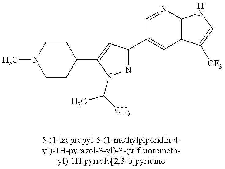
N1=C(C2=CC3=C(N=C2)NC=C3[CF3])C=C(C2CCN(C)CC2)N1C(C)C
